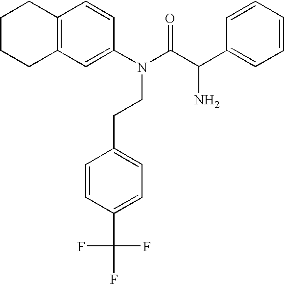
C12=C(C=C(N(C(C(C3=CC=CC=C3)N)=O)CCC3=CC=C(C(F)(F)F)C=C3)C=C1)CCCC2
